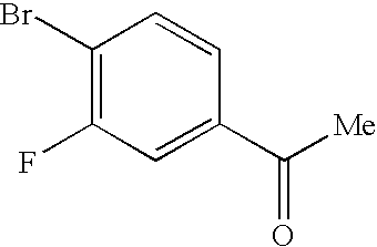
C1(Br)=C(F)C=C(C([Me])=O)C=C1
